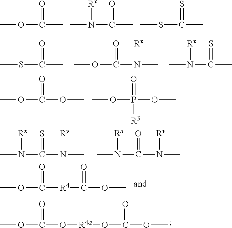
COC(C)=O.CN(C(C)=O)[Rx].CSC(C)=S.CSC(C)=O.COC(N(C)[Rx])=O.CN(C(C)=S)[Rx].COC(OC)=O.COP(OC)(=O)[R3].CN(C(N(C)[Ry])=S)[Rx].CN(C(N(C)[Ry])=O)[Rx].COC(=O)[R4]C(OC)=O.COC(O[R4a]OC(OC)=O)=O
